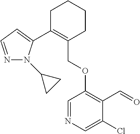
C1C(C2=CC=NN2C2CC2)=C(COC2=C(C=O)C(Cl)=CN=C2)CCC1
